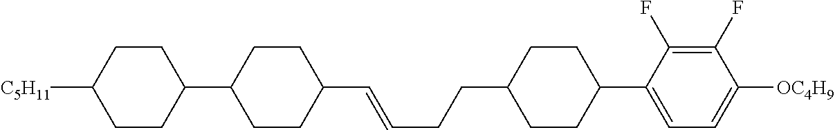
C1CC([C5H11])CCC1C1CCC(C=CCCC2CCC(C3=CC=C([OC4H9])C(F)=C3F)CC2)CC1
